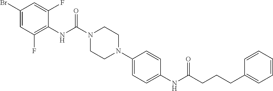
C1(NC(N2CCN(C3=CC=C(NC(CCCC4=CC=CC=C4)=O)C=C3)CC2)=O)=C(F)C=C(Br)C=C1F
